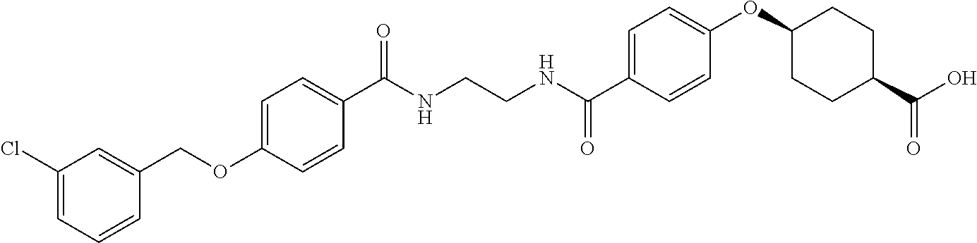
C(NCCNC(C1=CC=C(OC2CCC(C(O)=O)CC2)C=C1)=O)(=O)C1=CC=C(OCC2=CC(Cl)=CC=C2)C=C1
